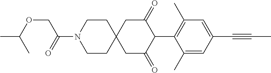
C1CN(C(=O)COC(C)C)CCC12CC(=O)C(C1=C(C)C=C(C#CC)C=C1C)C(=O)C2
